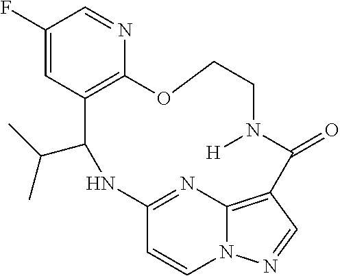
C1(F)=CC2=C(N=C1)OCCN([H])C(=O)C1=C3N(C=CC(=N3)NC2C(C)C)N=C1
